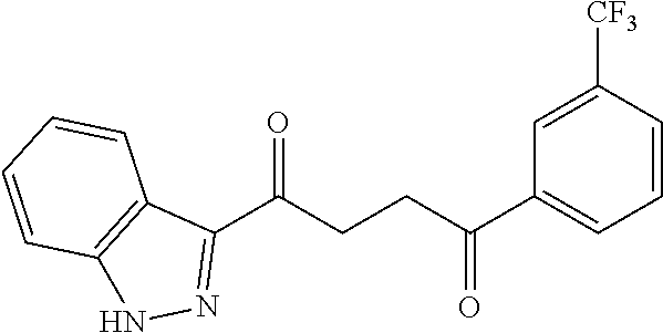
C1(C(CCC(C2=CC=CC([CF3])=C2)=O)=O)=NNC2=C1C=CC=C2
